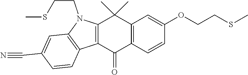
C12=C(C=CC(OCCSC)=C1)C(=O)C1=C(C2(C)C)N(CCSC)C2=C1C=CC(C#N)=C2
